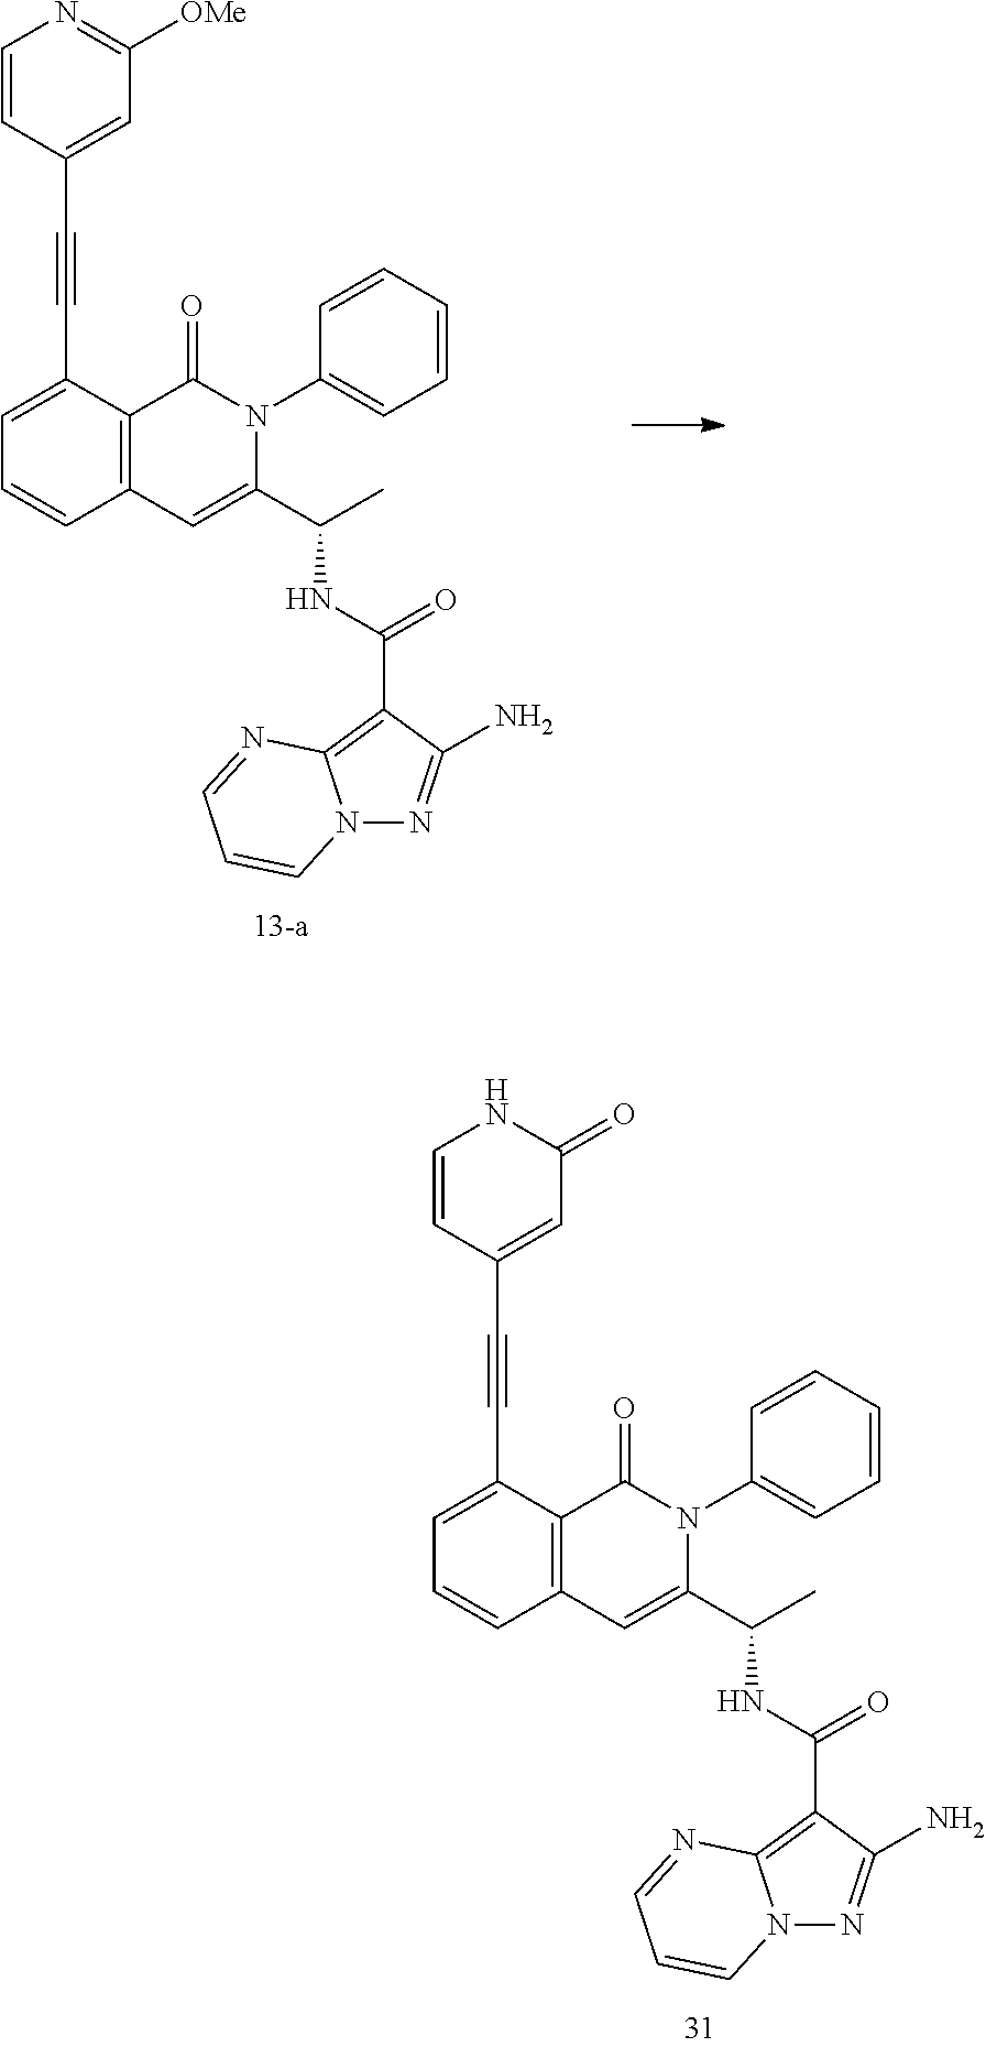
C1=C(C#CC2=CC(=O)NC=C2)C2=C(C=C1)C=C(C(C)NC(C1=C3N(N=C1N)C=CC=N3)=O)N(C1=CC=CC=C1)C2=O.C1=C(C#CC2=CC([OMe])=NC=C2)C2=C(C=C1)C=C(C(C)NC(C1=C3N(N=C1N)C=CC=N3)=O)N(C1=CC=CC=C1)C2=O
